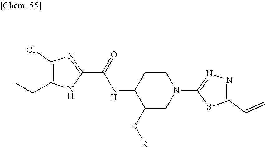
C1(O[R])CN(C2=NN=C(C=C)S2)CCC1NC(C1=NC(Cl)=C(CC)N1)=O
